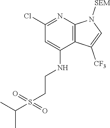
C1(NCCS(C(C)C)(=O)=O)=CC(Cl)=NC2=C1C([CF3])=CN2[SEM]
